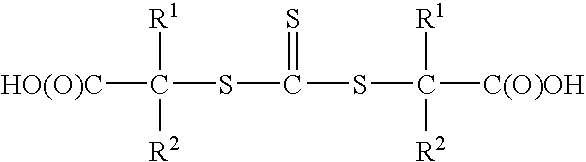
[HO(O)C]C(SC(SC([C(O)OH])([R1])[R2])=S)([R1])[R2]
